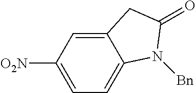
C12=CC([O2N])=CC=C1N([Bn])C(=O)C2
